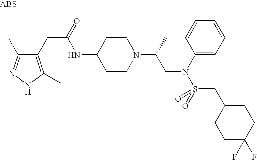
N1C(C)=C(CC(=O)NC2CCN(C(C)CN(S(=O)(CC3CCC(F)(F)CC3)=O)C3=CC=CC=C3)CC2)C(C)=N1
